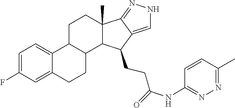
C1=CC(NC(=O)CCC2C3=CNN=C3C3(C)CCC4C5=CC=C(F)C=C5CCC4C32)=NN=C1C
